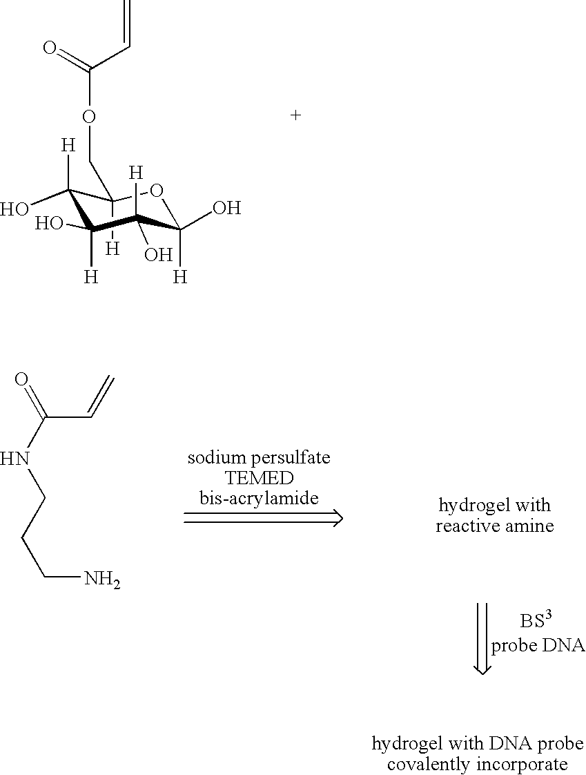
C1([H])(COC(C=C)=O)C([H])(O)C(O)([H])C([H])(O)C(O)([H])O1.C(C=C)(NCCCN)=O
